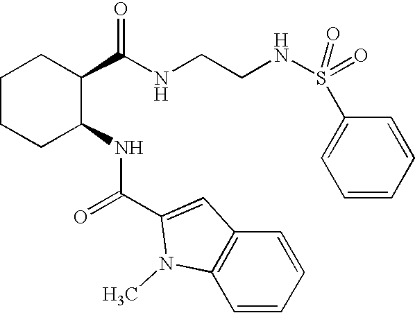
C1CCC(NC(=O)C2=CC3=C(C=CC=C3)N2C)C(C(NCCNS(=O)(=O)C2=CC=CC=C2)=O)C1
